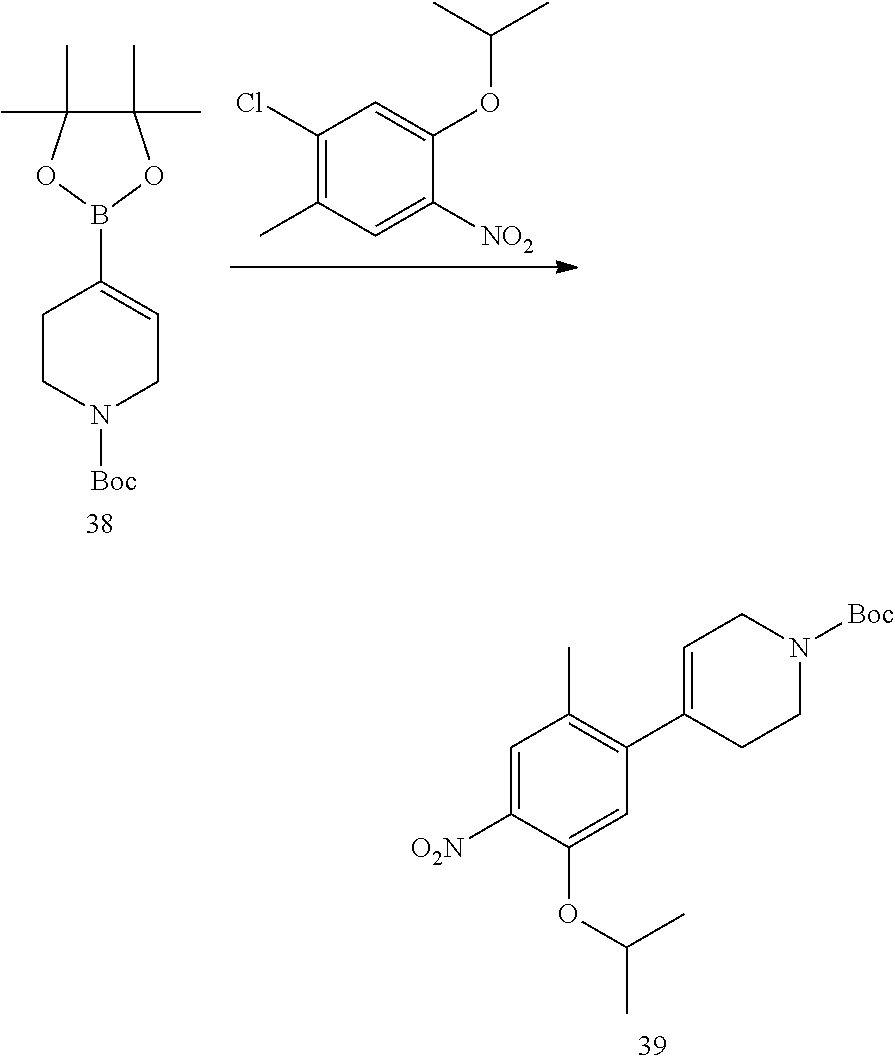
C1(Cl)=C(C)C=C([NO2])C(OC(C)C)=C1.C1CN([Boc])CC=C1B1OC(C)(C)C(C)(C)O1.C1=C([O2N])C(OC(C)C)=CC(C2=CCN([Boc])CC2)=C1C
